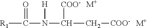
[R1]C(=O)N([H])C(C[COO-])[COO-].[M+].[M+]
